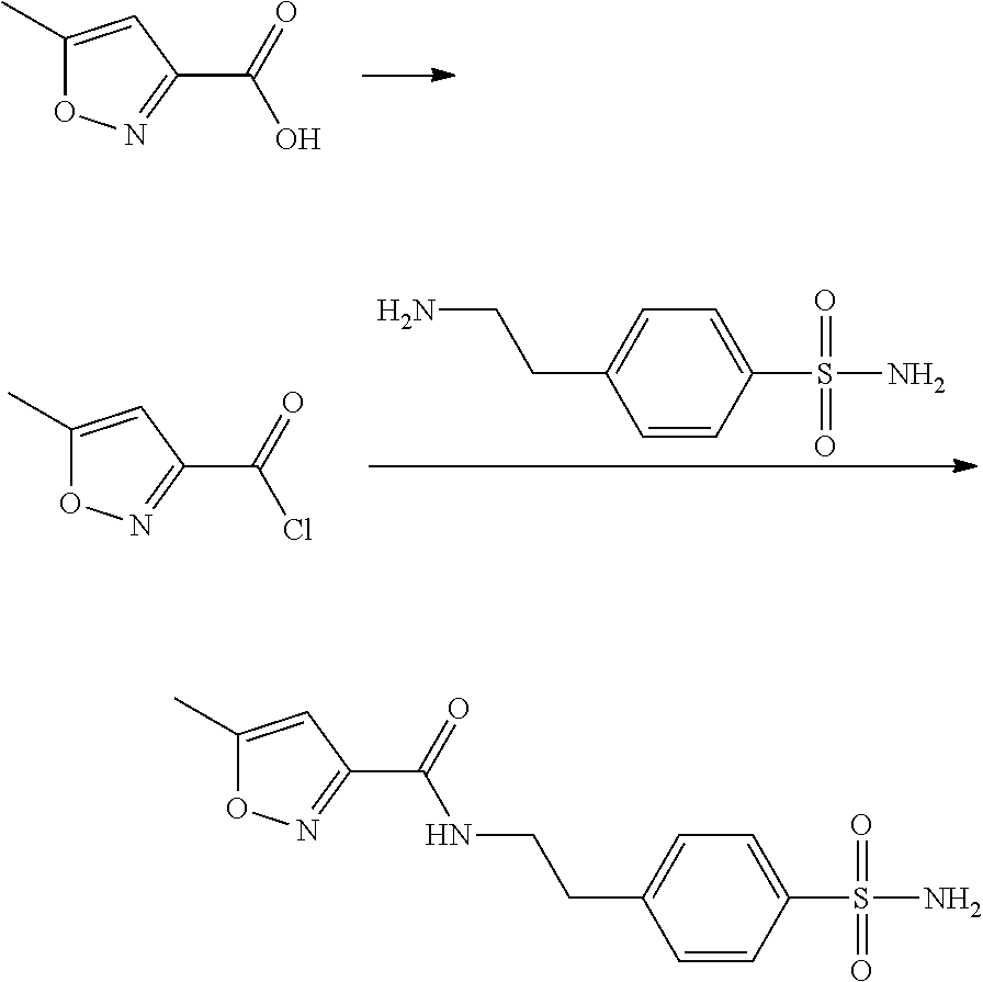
C1(C)=CC(C(=O)O)=NO1.C1(C)=CC(C(=O)Cl)=NO1.C1=CC(S(N)(=O)=O)=CC=C1CCN.C1(C)=CC(C(=O)NCCC2=CC=C(S(N)(=O)=O)C=C2)=NO1
